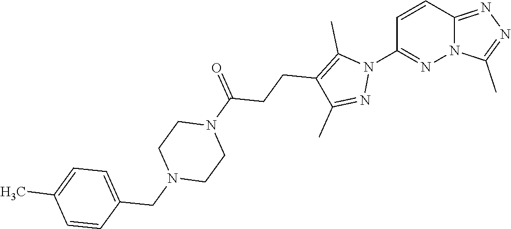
C1=CC2=NN=C(C)N2N=C1N1C(C)=C(CCC(N2CCN(CC3=CC=C(C)C=C3)CC2)=O)C(C)=N1
